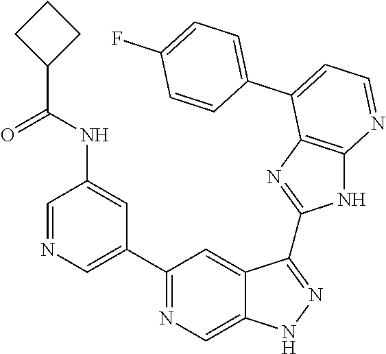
C1=NC=C(C2=NC=C3C(=C2)C(C2=NC4=C(N2)N=CC=C4C2=CC=C(F)C=C2)=NN3)C=C1NC(C1CCC1)=O
